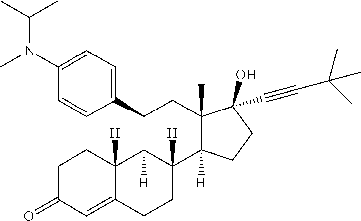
C1(C2C3([H])C([H])(C4([H])C(C)(C2)C(O)(C#CC(C)(C)C)CC4)CCC2=CC(=O)CCC32[H])=CC=C(N(C(C)C)C)C=C1
